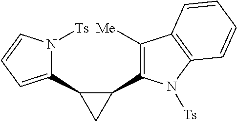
C1(C2CC2C2=C([Me])C3=C(N2[Ts])C=CC=C3)=CC=CN1[Ts]
